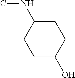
N(C)C1CCC(O)CC1
